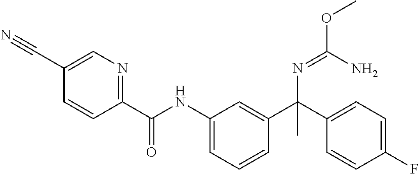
C1=C(C#N)C=CC(C(NC2=CC=CC(C(C3=CC=C(F)C=C3)(N=C(N)OC)C)=C2)=O)=N1
